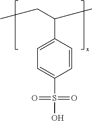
C1=C(C(C)CC)C=CC(S(=O)(=O)O)=C1
